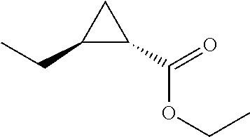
CCOC(=O)C1C(CC)C1
